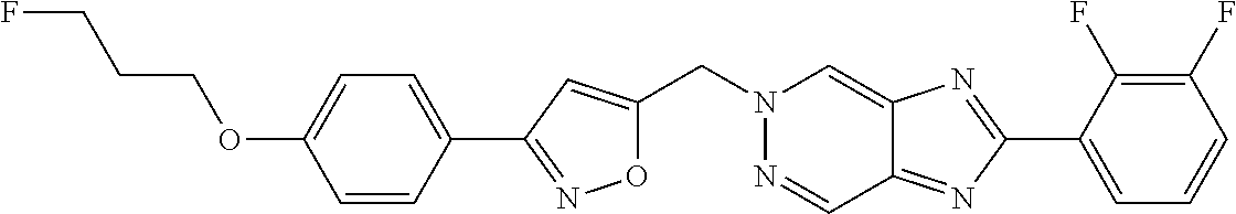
C(N1N=CC2=NC(C3=CC=CC(F)=C3F)=NC2=C1)C1=CC(C2=CC=C(OCCCF)C=C2)=NO1
